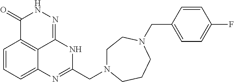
C1=CC=C2C3=C1C(=O)NN=C3NC(CN1CCN(CC3=CC=C(F)C=C3)CCC1)=N2
